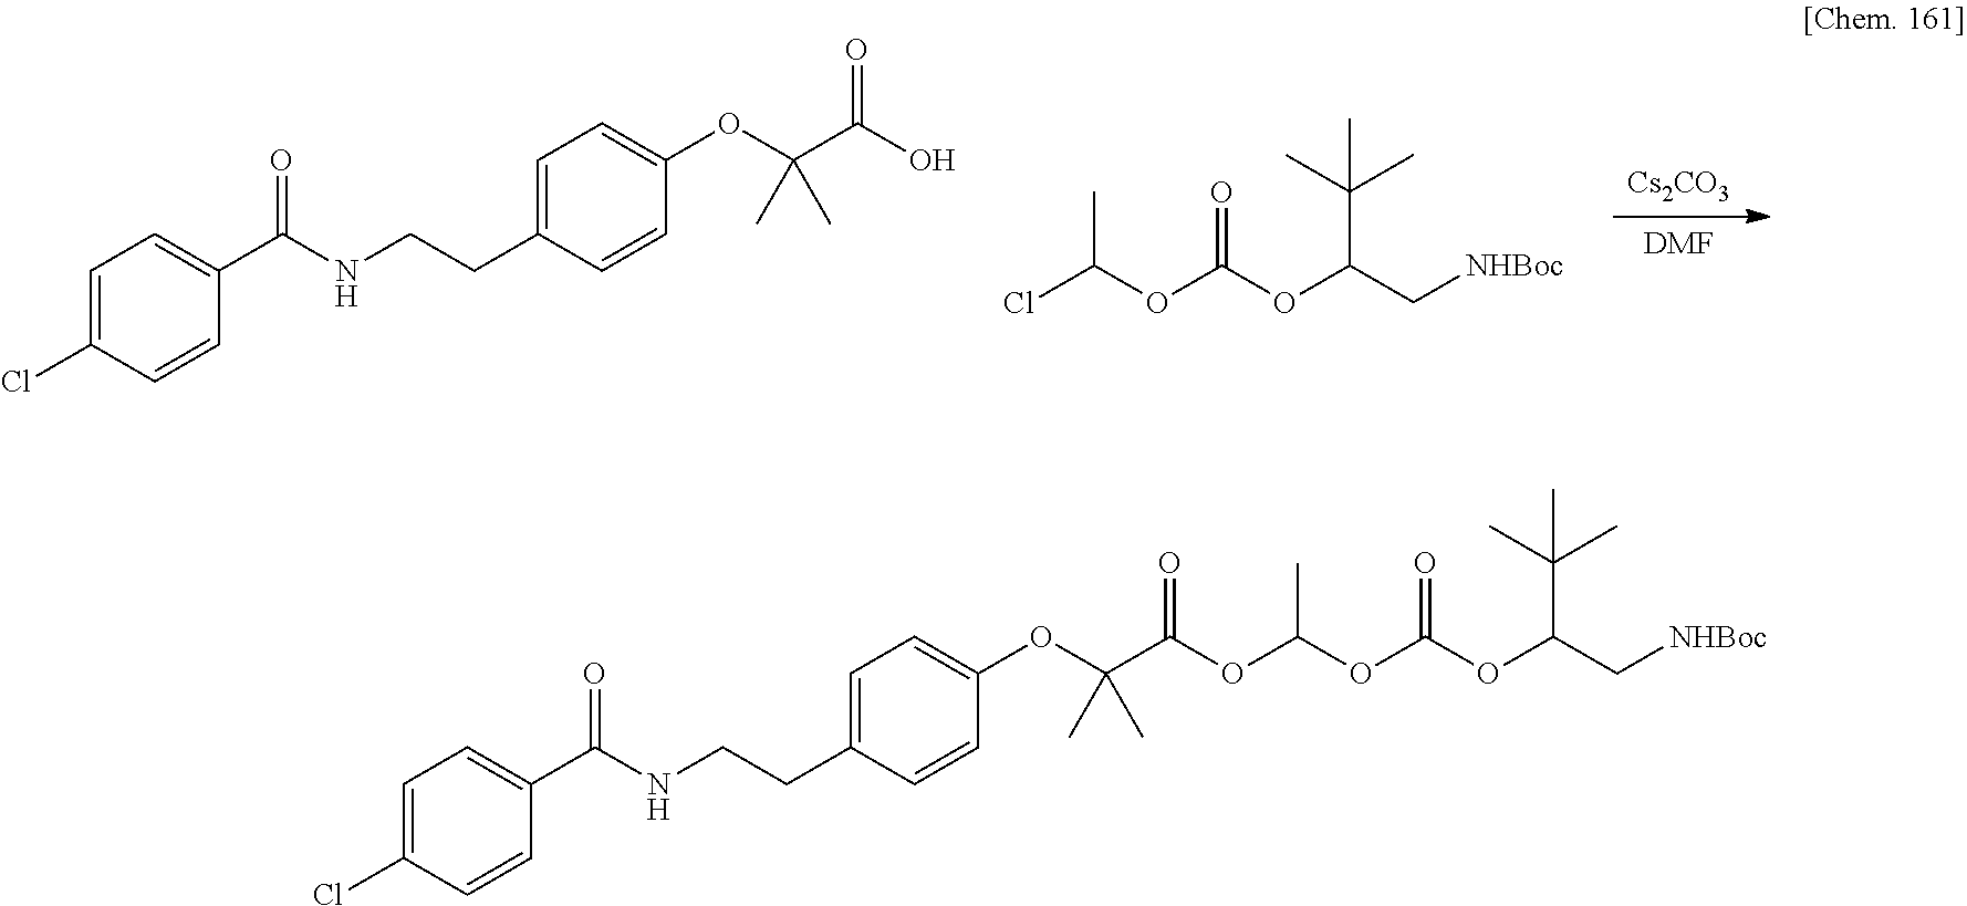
[Cs2CO3].[DMF].C1=C(Cl)C=CC(C(NCCC2=CC=C(OC(C(O)=O)(C)C)C=C2)=O)=C1.ClC(OC(OC(C[NHBoc])C(C)(C)C)=O)C.C1=C(Cl)C=CC(C(NCCC2=CC=C(OC(C(=O)OC(OC(OC(C[NHBoc])C(C)(C)C)=O)C)(C)C)C=C2)=O)=C1
